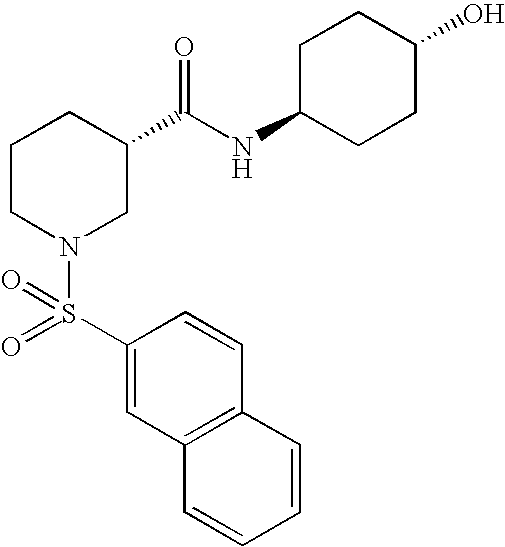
C1=CC(S(=O)(N2CC(C(NC3CCC(O)CC3)=O)CCC2)=O)=CC2=C1C=CC=C2
